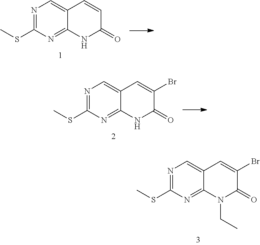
N1=C(SC)N=C2C(=C1)C=CC(=O)N2.N1=C(SC)N=C2C(=C1)C=C(Br)C(=O)N2.N1=C(SC)N=C2C(=C1)C=C(Br)C(=O)N2CC
